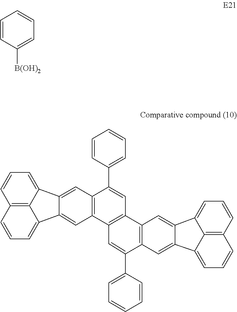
C12=C3C(=CC=C1)C1=CC4=C(C=C1C3=CC=C2)C1=C(C2=C(C(C3=CC=CC=C3)=C1)C=C1C3=CC=CC5=C3C(=CC=C5)C1=C2)C=C4C1=CC=CC=C1.C1=CC([B(OH)2])=CC=C1
